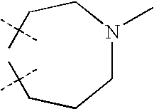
C(N(CCC(C)(C)C)C)CCC(C)(C)C
